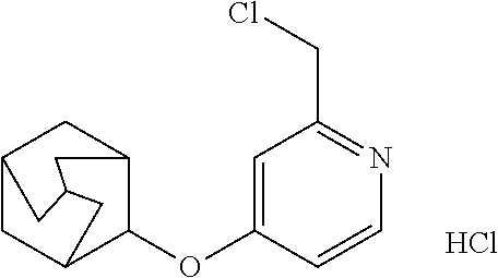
Cl.C1=C(OC2C3CC4CC2CC(C3)C4)C=CN=C1CCl
